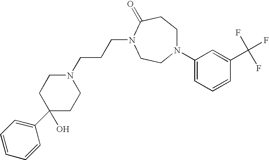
N1(C2=CC=CC(C(F)(F)F)=C2)CCC(=O)N(CCCN2CCC(O)(C3=CC=CC=C3)CC2)CC1
